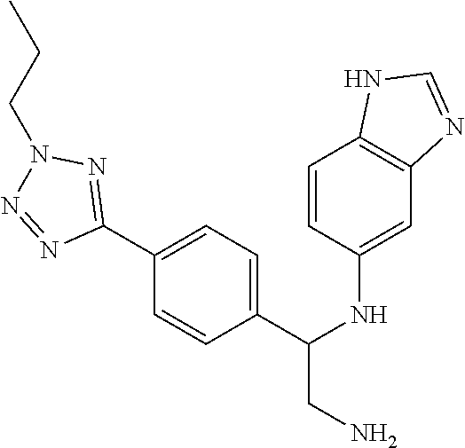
C1=CC(NC(CN)C2=CC=C(C3=NN(CCC)N=N3)C=C2)=CC2=C1NC=N2
